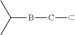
C(BCC)(C)C
